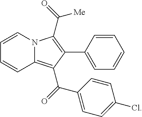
C1=CN2C(=C(C(=O)C3=CC=C(Cl)C=C3)C(C3=CC=CC=C3)=C2C(=O)[Me])C=C1
